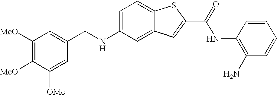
C1([MeO])=C([MeO])C([OMe])=CC(CNC2=CC=C3C(=C2)C=C(C(NC2=C(N)C=CC=C2)=O)S3)=C1
